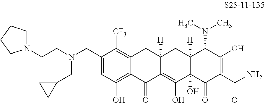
C1=C(CN(CCN2CCCC2)CC2CC2)C([CF3])=C2C(=C1O)C(=O)C1=C(O)C3(O)C([H])(CC1([H])C2)C(N(C)C)C(O)=C(C(N)=O)C3=O
